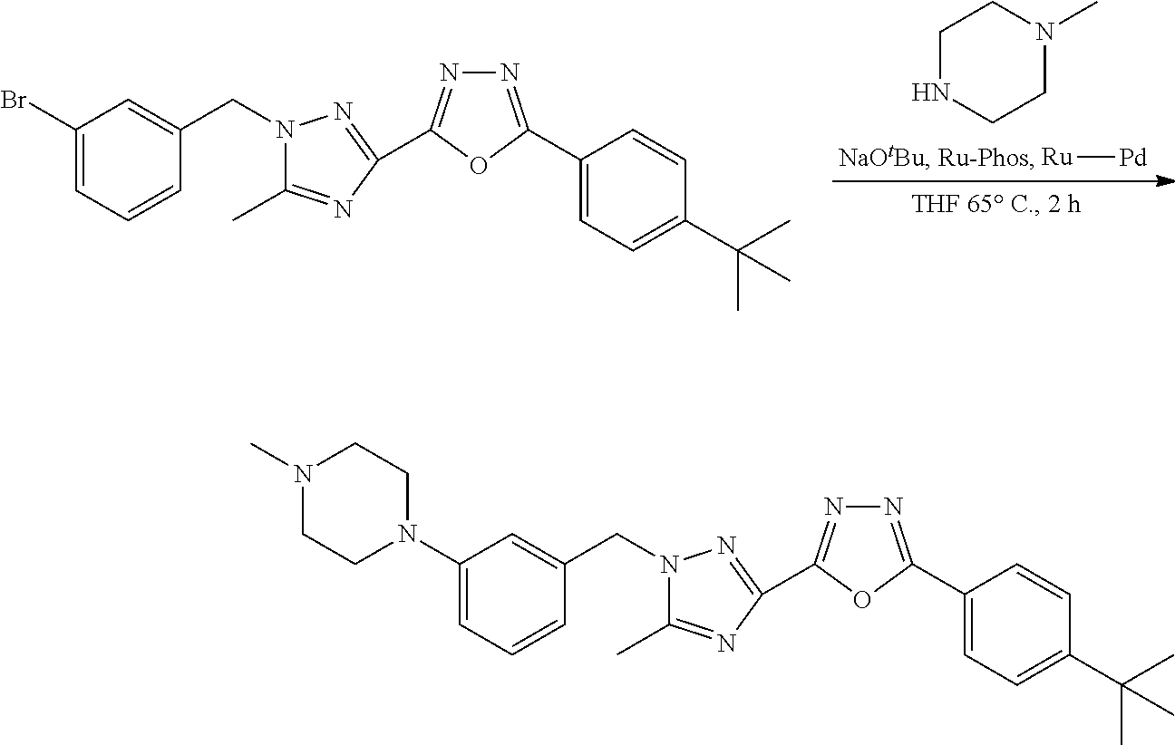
C1(Br)=CC=CC(CN2C(C)=NC(C3=NN=C(C4=CC=C(C(C)(C)C)C=C4)O3)=N2)=C1.C1NCCN(C)C1.[Ru][Pd].C1(N2CCN(C)CC2)=CC=CC(CN2C(C)=NC(C3=NN=C(C4=CC=C(C(C)(C)C)C=C4)O3)=N2)=C1
